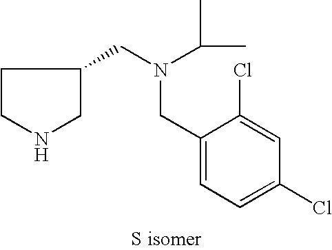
C1(CN(C(C)C)CC2CCNC2)=CC=C(Cl)C=C1Cl
